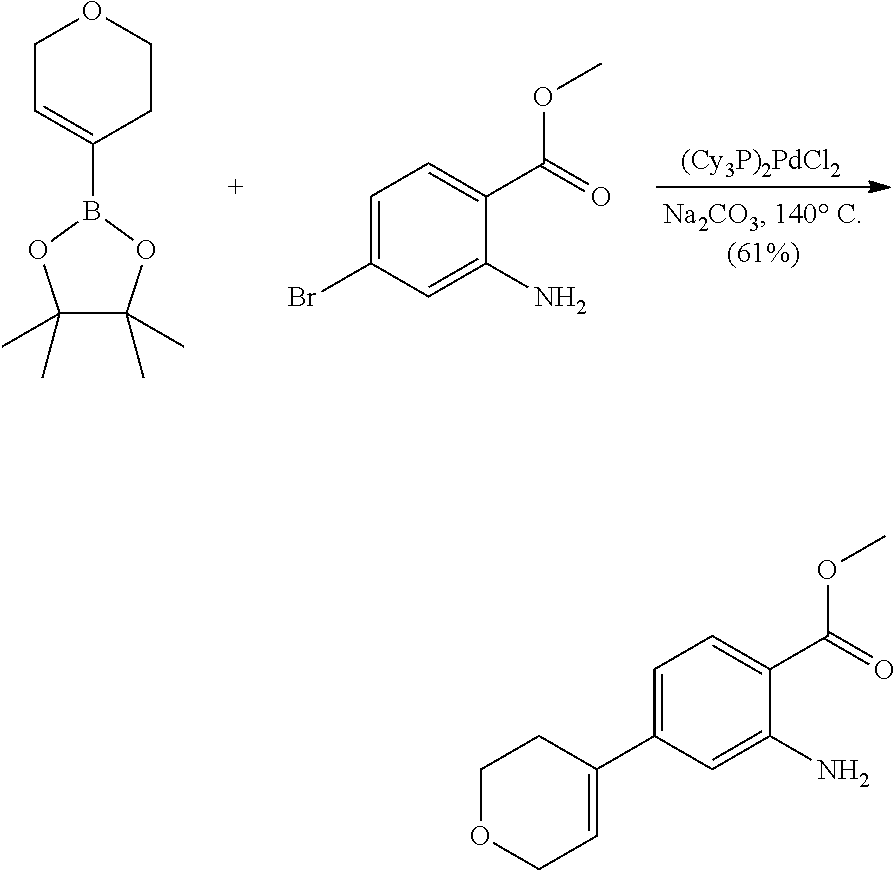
C1=C(C2=CCOCC2)C=C(N)C(C(=O)OC)=C1.[(Cy3P)2PdCl2].C1=C(Br)C=C(N)C(C(=O)OC)=C1.C1C=C(B2OC(C)(C)C(C)(C)O2)CCO1
